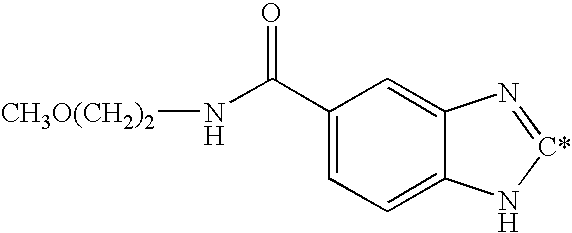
C1(C(N[CH3O(CH2)2])=O)=CC=C2C(=C1)N=[C*]N2
